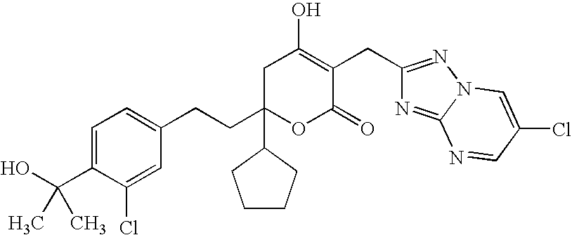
C1=C(C(O)(C)C)C(Cl)=CC(CCC2(C3CCCC3)OC(=O)C(CC3=NN4C(=N3)N=CC(Cl)=C4)=C(O)C2)=C1
